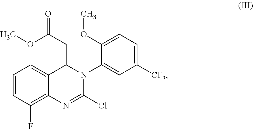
C1=CC(F)=C2C(=C1)C(CC(OC)=O)N(C1=CC([CF3])=CC=C1OC)C(Cl)=N2
